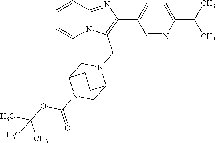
C12=NC(C3=CC=C(C(C)C)N=C3)=C(CN3CC4N(C(=O)OC(C)(C)C)CC3CC4)N1C=CC=C2
